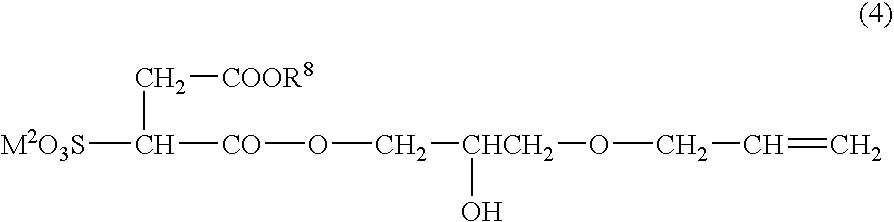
[M2O3S]C(C[COOR8])[CO]OC[CHCH2](OCC=C)O
